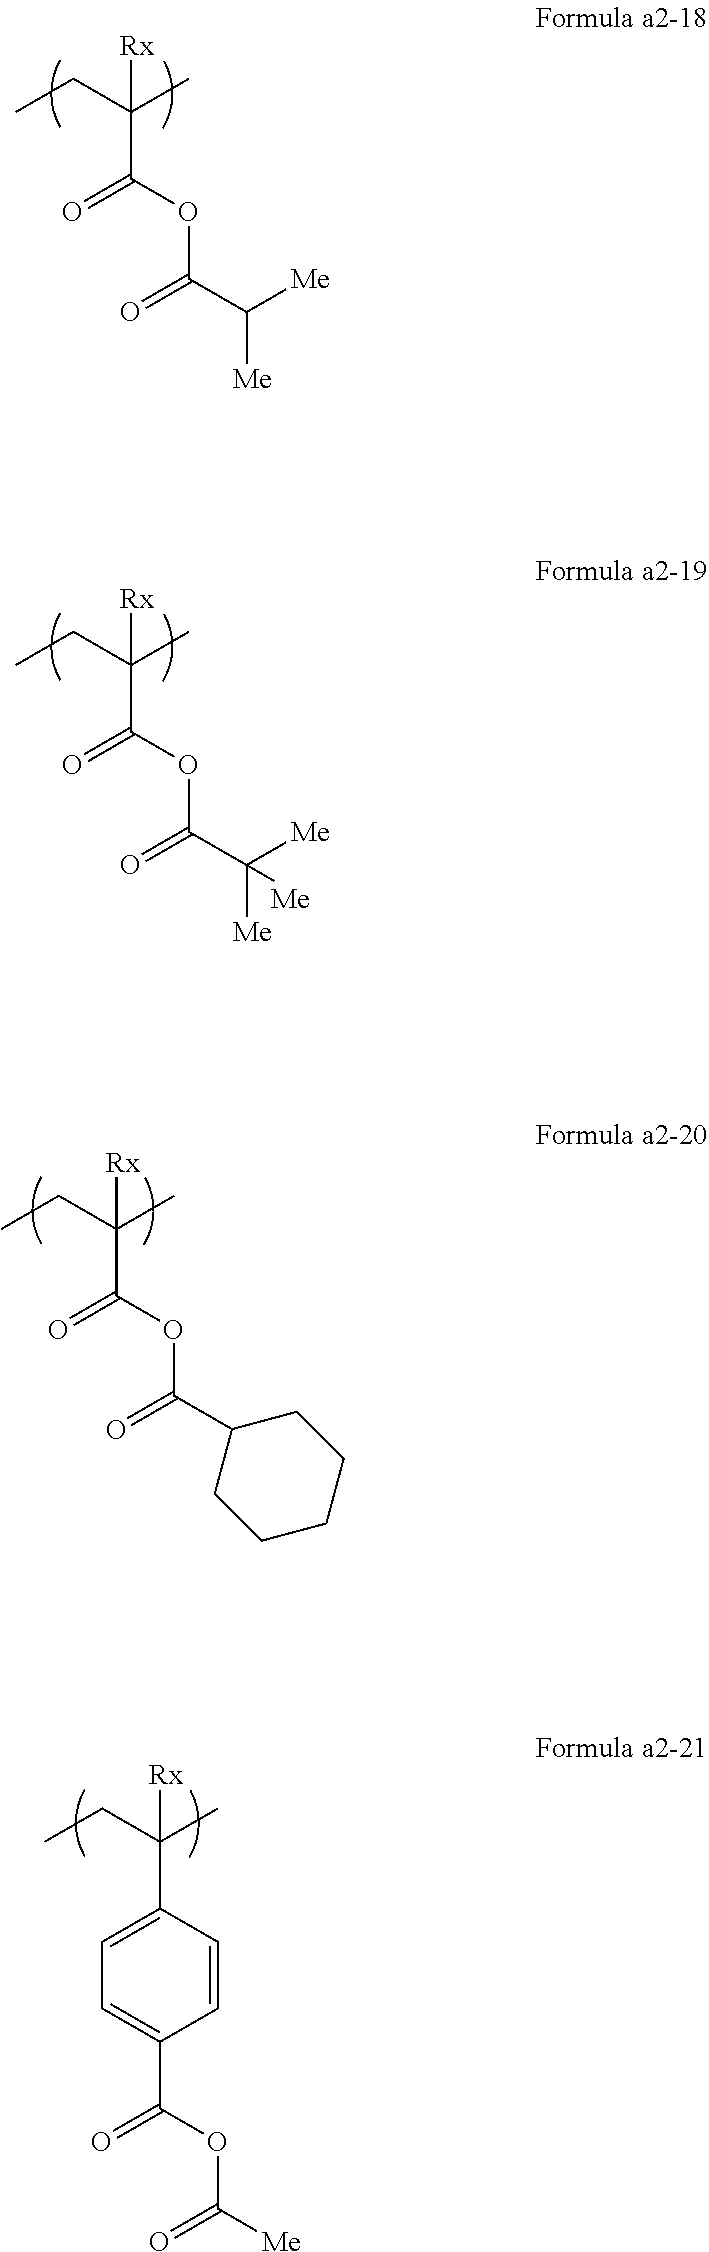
C(OC(=O)C(CC)(C)[Rx])(C([Me])[Me])=O.C(OC(=O)C(CC)(C)[Rx])(C([Me])([Me])[Me])=O.C(OC(=O)C(CC)(C)[Rx])(=O)C1CCCCC1.C1=CC(C(OC([Me])=O)=O)=CC=C1C(CC)(C)[Rx]
